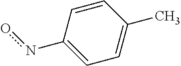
C1(no)=CC=C(C)C=C1
